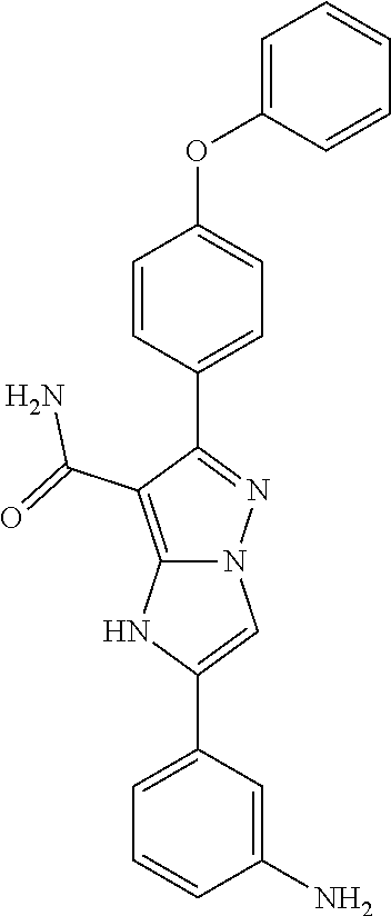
O(C1=CC=C(C2=NN3C(=C2C(=O)N)NC(C2=CC=CC(N)=C2)=C3)C=C1)C1=CC=CC=C1
